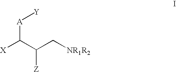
[X]C(C([Z])C[NR1R2])[A][Y]
